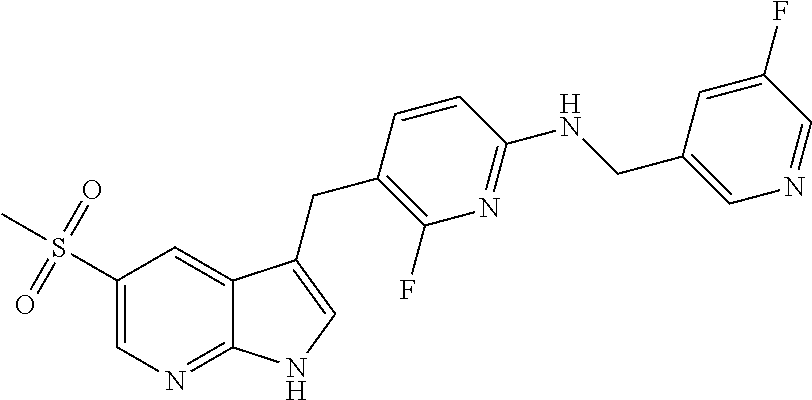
C1(S(=O)(=O)C)=CN=C2C(=C1)C(CC1=C(F)N=C(NCC3=CN=CC(F)=C3)C=C1)=CN2
